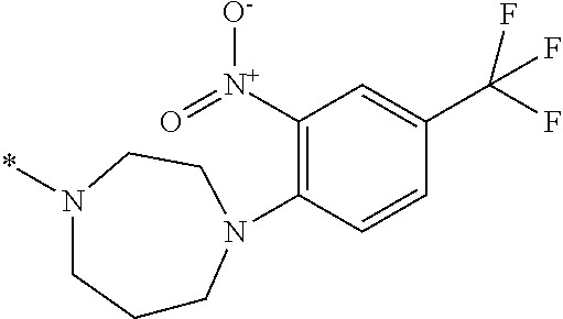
C1CN(C2=C([N+](=O)[O-])C=C(C(F)(F)F)C=C2)CCN(*)C1
